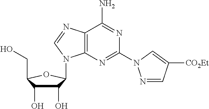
C12=C(N=C(N3N=CC([CO2Et])=C3)N=C1N)N(C1C(O)C(O)C(CO)O1)C=N2
